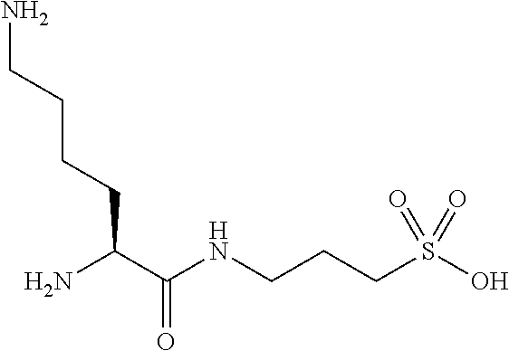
NC(C(NCCCS(O)(=O)=O)=O)CCCCN
